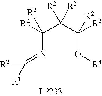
C(N=C([R2])[R1])(C(C(O[R3])([R2])[R2])([R2])[R2])([R2])[R2]
